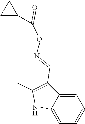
C1=C2C(=CC=C1)NC(C)=C2C=NOC(=O)C1CC1
